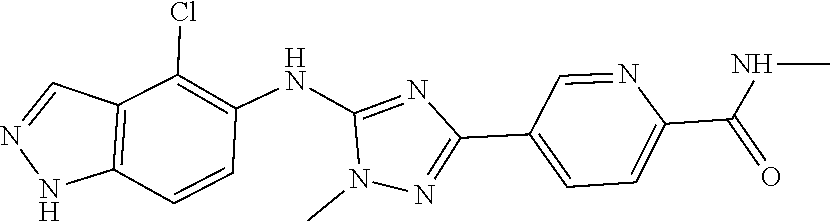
C12=C(C=NN1)C(Cl)=C(NC1=NC(C3=CC=C(C(NC)=O)N=C3)=NN1C)C=C2
